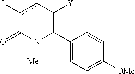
C1(C2=C([Y])cc(I)C(=O)N2[Me])=CC=C([OMe])C=C1
